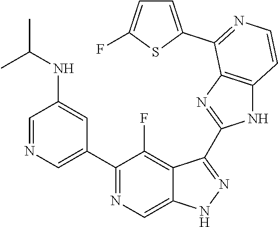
C1=NC=C(C2=NC=C3C(=C2F)C(C2=NC4=C(N2)C=CN=C4C2=CC=C(F)S2)=NN3)C=C1NC(C)C
